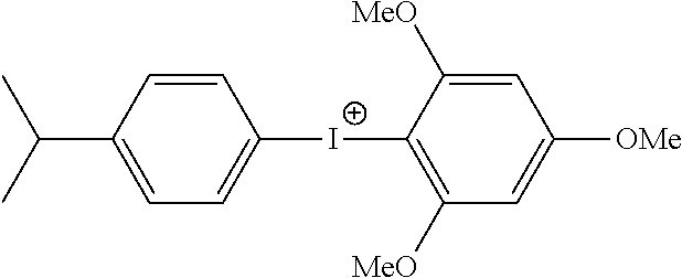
C1=C(C(C)C)C=CC([I+]C2=C([MeO])C=C([OMe])C=C2[MeO])=C1
